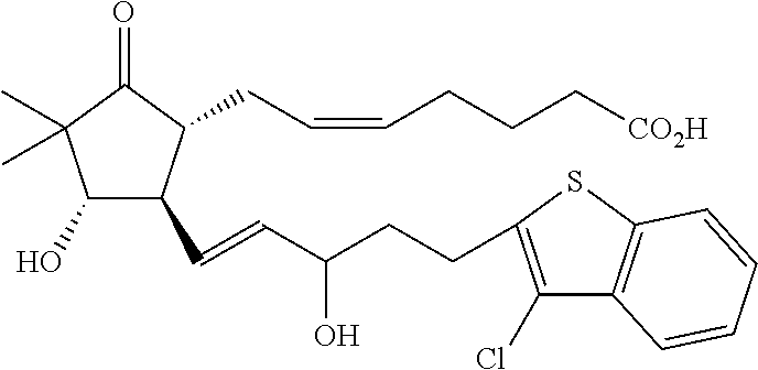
C1(O)C(C=CC(CCC2=C(Cl)C3=C(S2)C=CC=C3)O)C(CC=CCCC[CO2H])C(=O)C1(C)C
